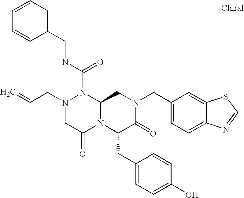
N(C(N1N(CC=C)CC(=O)N2C1CN(CC1=CC=C3C(=C1)SC=N3)C(=O)C2CC1=CC=C(O)C=C1)=O)CC1=CC=CC=C1
